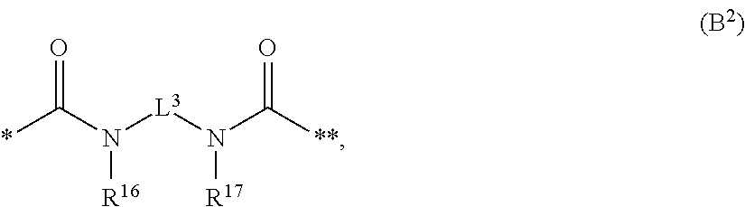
C(N([L3]N(C([**])=O)[R17])[R16])(*)=O
